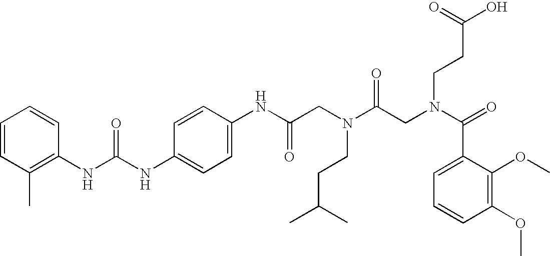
C1=CC(C)=C(NC(NC2=CC=C(NC(CN(C(CN(C(=O)C3=CC=CC(OC)=C3OC)CCC(O)=O)=O)CCC(C)C)=O)C=C2)=O)C=C1
